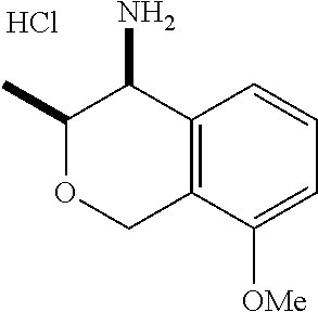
C12=C(C(N)C(C)OC1)C=CC=C2[OMe].Cl
